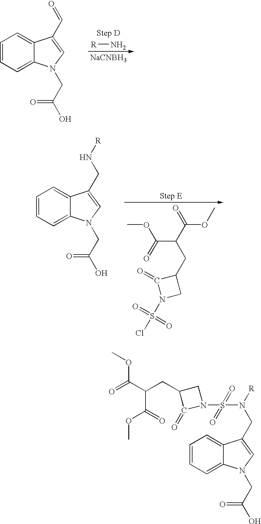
[R]N.[NaCNBH3].C1=CC=C2C(=C1)C(C=O)=CN2CC(O)=O.C(C(CC1C(=O)N(S(Cl)(=O)=O)C1)C(OC)=O)(OC)=O.C1=CC=C2C(=C1)C(CN[R])=CN2CC(O)=O.C1=CC=C2C(=C1)C(CN([R])S(=O)(=O)N1C(=O)C(CC(C(=O)OC)C(OC)=O)C1)=CN2CC(O)=O
